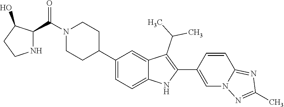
C1(C2CCN(C(C3NCCC3O)=O)CC2)=CC=C2C(=C1)C(C(C)C)=C(C1=CN3C(=NC(C)=N3)C=C1)N2
